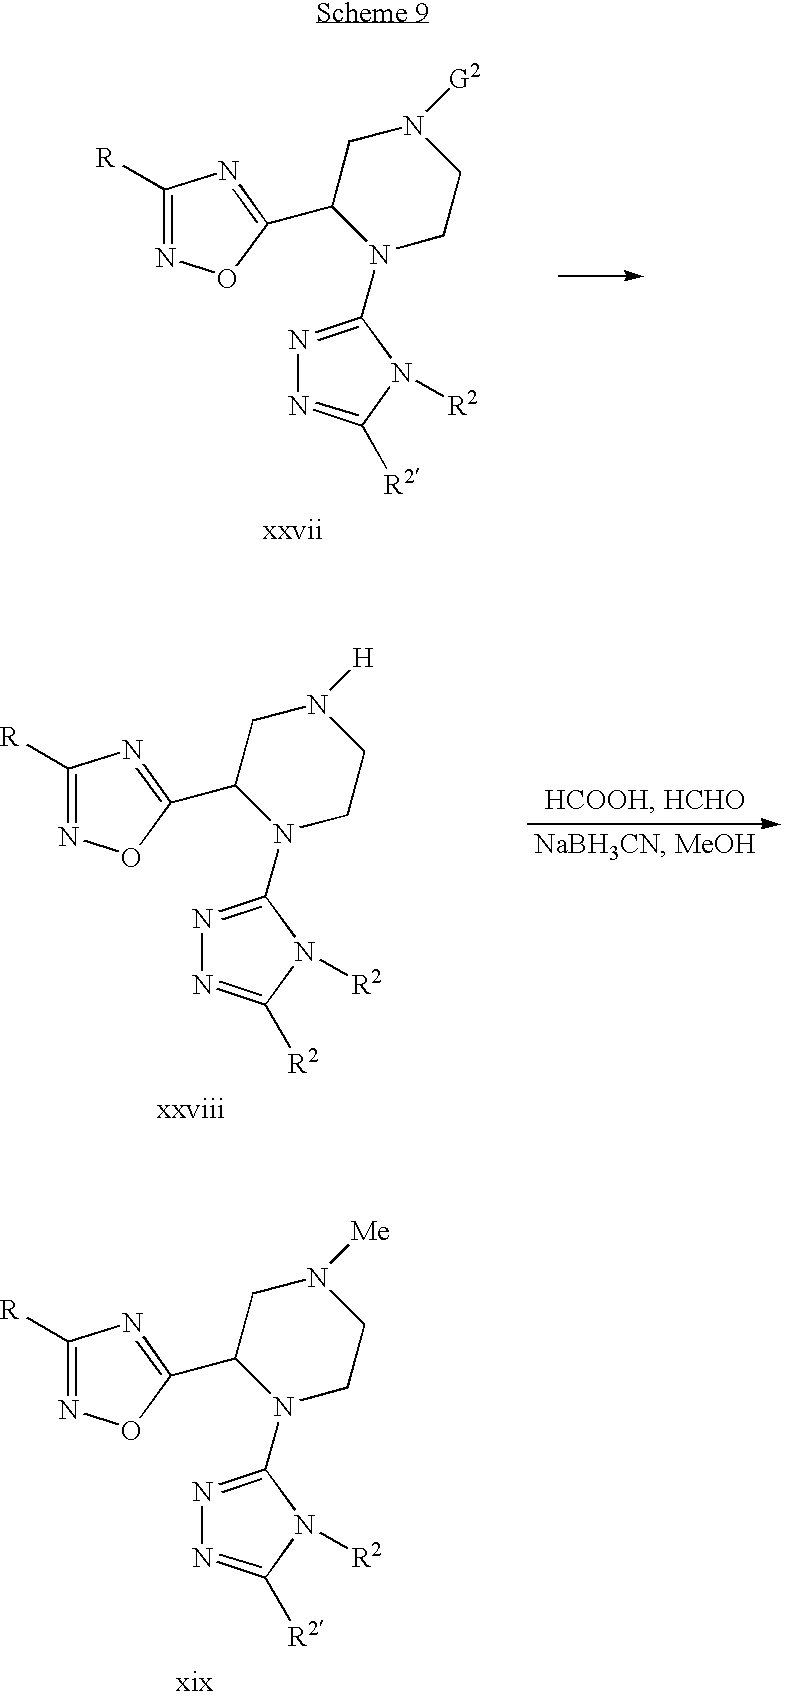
C1([R])=NOC(C2N(C3=NN=C([R2])N3[R2])CCN([G2])C2)=N1.C1([R])=NOC(C2N(C3=NN=C([R2])N3[R2])CCN([H])C2)=N1.C1([R])=NOC(C2N(C3=NN=C([R2])N3[R2])CCN([Me])C2)=N1
